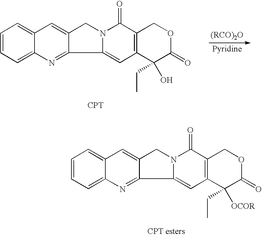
C12=CC=CC=C1N=C1C(=C2)CN2C1=CC1=C(C2=O)COC(=O)C1([OCOR])CC.[(RCO)2O].[Pyridine].C12=CC=CC=C1N=C1C(=C2)CN2C1=CC1=C(C2=O)COC(=O)C1(O)CC.[CPT]
